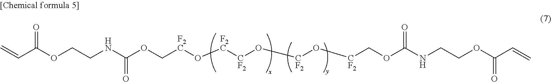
C=CC(OCCNC(OC[F2C]O[F2C][CF2]O[CF2]O[CF2]COC(NCCOC(C=C)=O)=O)=O)=O
